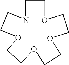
C1COCCOCCOCCOCCN1
